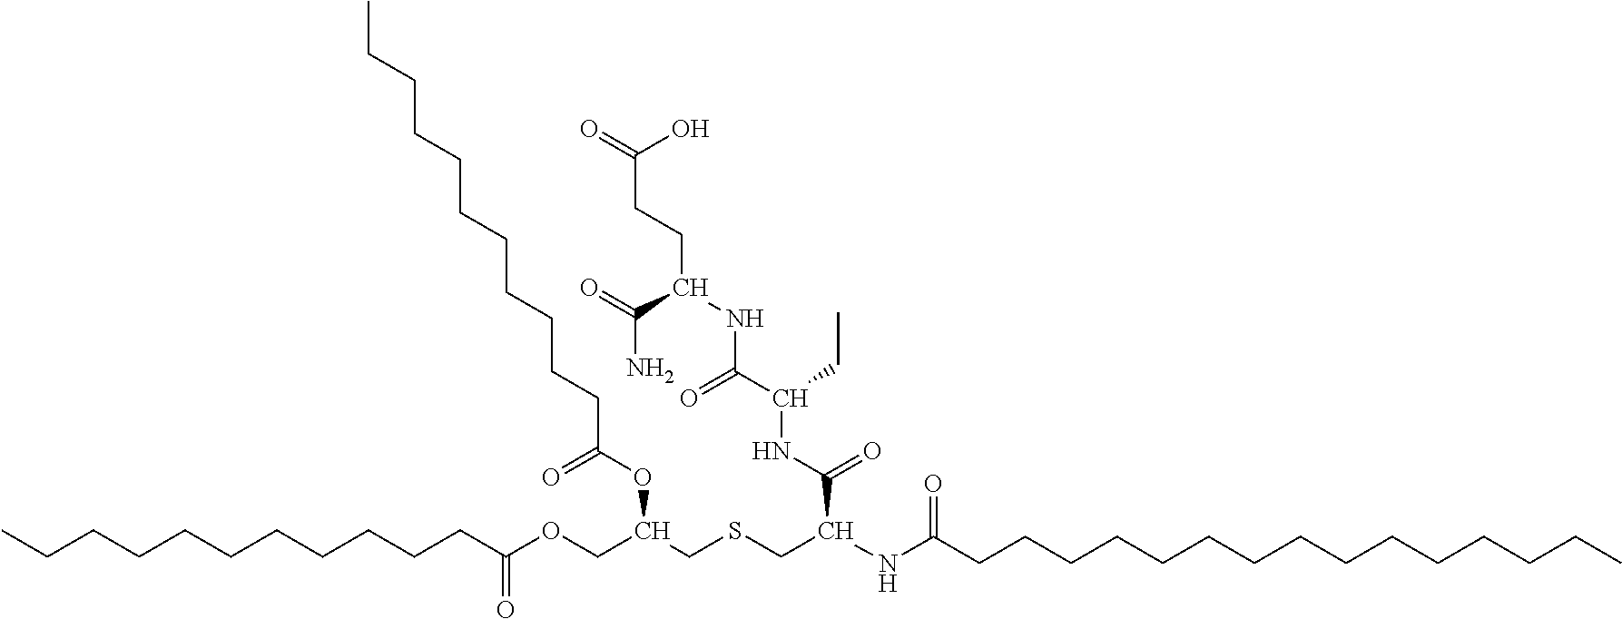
CCCCCCCCCCCCCCCC(NC(CSCC(COC(CCCCCCCCCCC)=O)OC(=O)CCCCCCCCCCC)C(=O)NC(CC)C(NC(C(N)=O)CCC(=O)O)=O)=O
